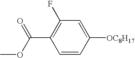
C1=CC([OC8H17])=CC(F)=C1C(OC)=O
